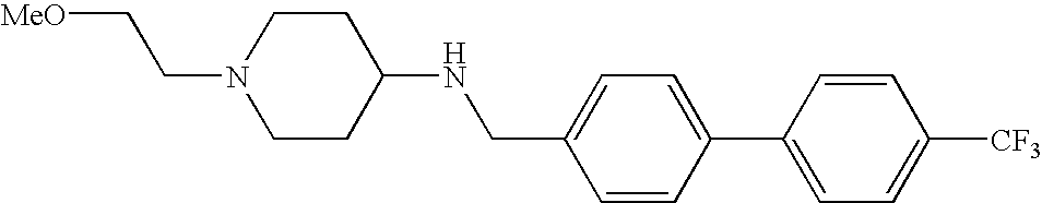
[MeO]CCN1CCC(NCC2=CC=C(C3=CC=C([CF3])C=C3)C=C2)CC1
